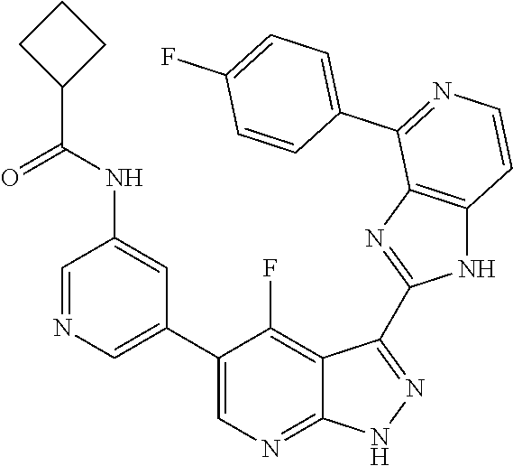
C1=NC=C(C2=CN=C3C(=C2F)C(C2=NC4=C(N2)C=CN=C4C2=CC=C(F)C=C2)=NN3)C=C1NC(C1CCC1)=O
